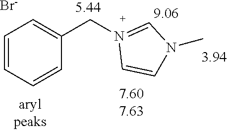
C1=CC=CC(CN2=CN(C)C=C2)=C1.[Br-].[5.44].[7.607.63]
